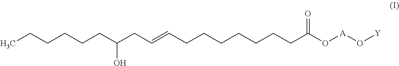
CCCCCCC(CC=CCCCCCCCC(O[A]O[Y])=O)O
